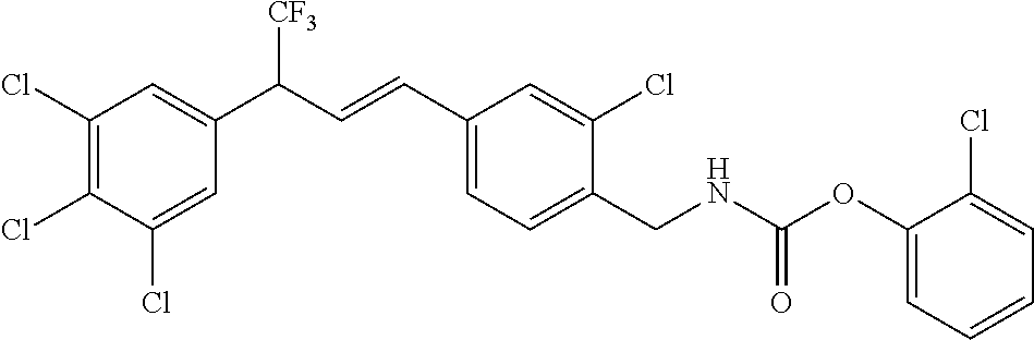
C1(Cl)=CC(C(C=CC2=CC=C(CNC(OC3=CC=CC=C3Cl)=O)C(Cl)=C2)[CF3])=CC(Cl)=C1Cl
